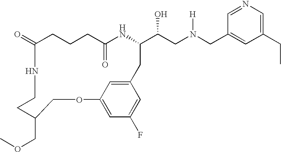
C1(=O)CCCC(=O)NC(C(CN(CC2=CC(CC)=CN=C2)[H])O)CC2=CC(=CC(F)=C2)OCC(COC)CCN1
